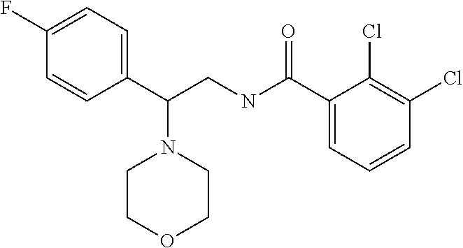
C1(C(CNC(C2=CC=CC(Cl)=C2Cl)=O)N2CCOCC2)=CC=C(F)C=C1
